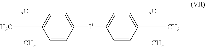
C1=CC([I+]C2=CC=C(C(C)(C)C)C=C2)=CC=C1C(C)(C)C
